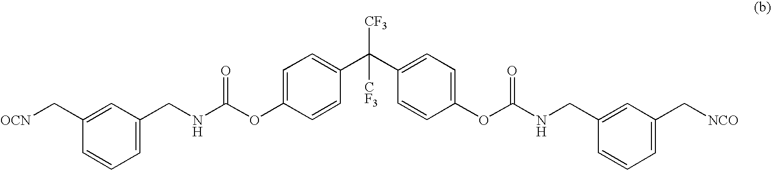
C1=C(CNC(OC2=CC=C(C([CF3])([CF3])C3=CC=C(OC(NCC4=CC(C[NCO])=CC=C4)=O)C=C3)C=C2)=O)C=C(C[OCN])C=C1
